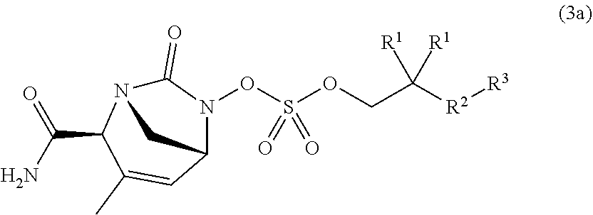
O(CC([R2][R3])([R1])[R1])S(ON1C(=O)N2C(C(=O)N)C(C)=CC1C2)(=O)=O
